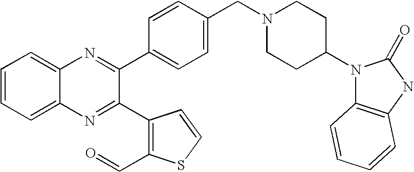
C1=CC=C2C(=C1)N=C(C1=CC=C(CN3CCC(N4C5=C(NC4=O)C=CC=C5)CC3)C=C1)C(C1=C(C=O)SC=C1)=N2
